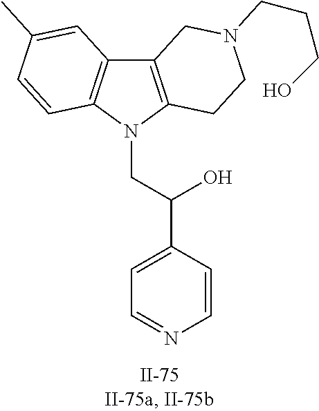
C12=C(N(CC(O)C3=CC=NC=C3)C3=C1C=C(C)C=C3)CCN(CCCO)C2
